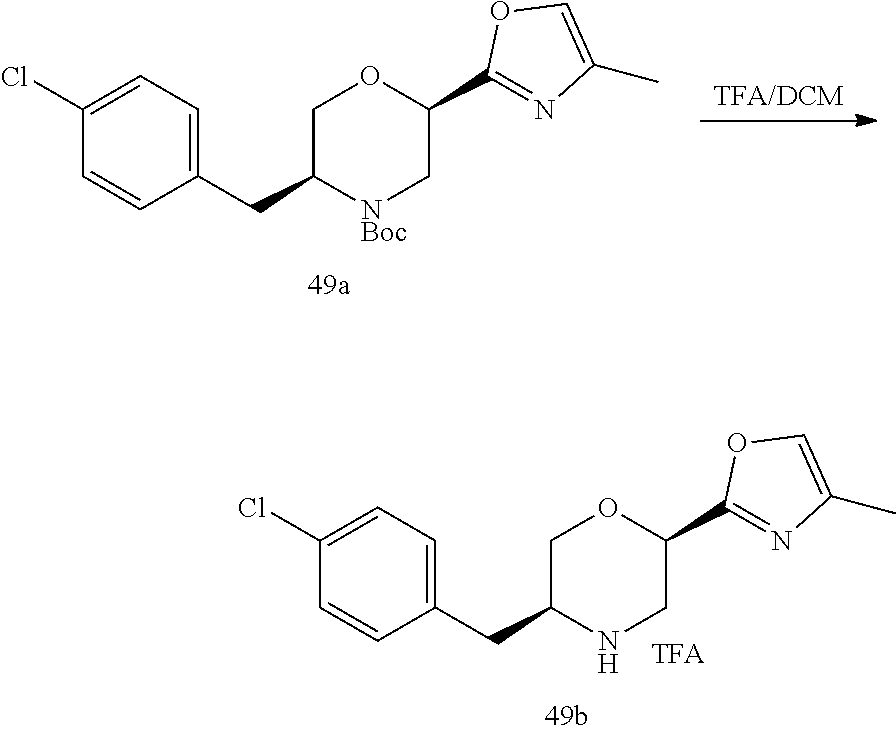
C1(CC2NCC(C3=NC(C)=CO3)OC2)=CC=C(Cl)C=C1.C1(CC2[NBoc]CC(C3=NC(C)=CO3)OC2)=CC=C(Cl)C=C1
